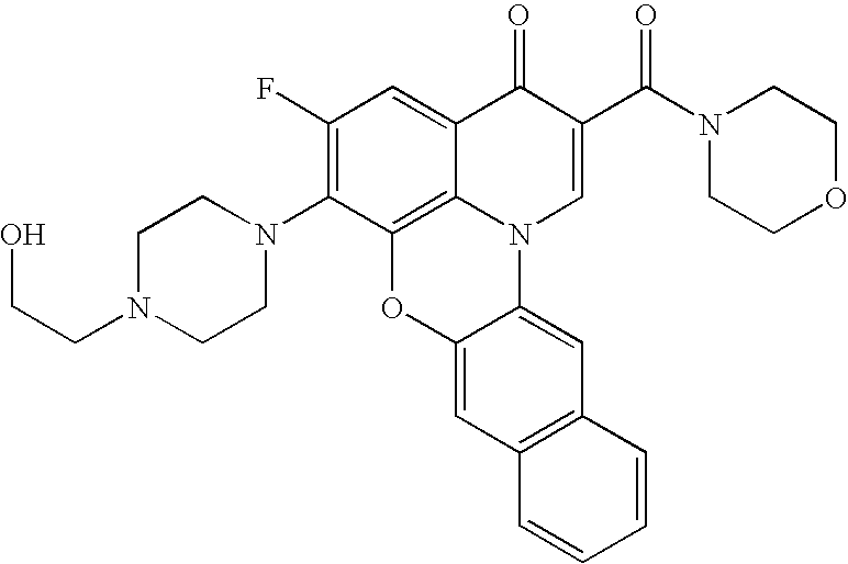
C1(F)=C(N2CCN(CCO)CC2)C2=C3C(=C1)C(=O)C(C(N1CCOCC1)=O)=CN3C1=CC3=C(C=C1O2)C=CC=C3
